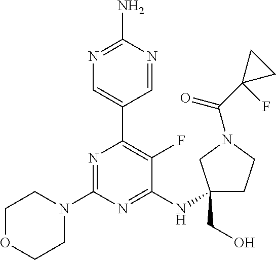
N1=C(N)N=CC(C2=C(F)C(NC3(CO)CCN(C(C4(F)CC4)=O)C3)=NC(N3CCOCC3)=N2)=C1
